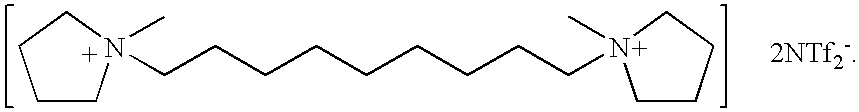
C1CN(CCCCCCCCCN2(C)CCCC2)(C)CC1
